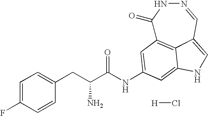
C1=CC(F)=CC=C1CC(C(NC1=CC2=C3C(=CNC3=C1)C=NNC2=O)=O)N.Cl[H]
